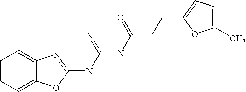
C1=CC=C2C(=C1)OC(NC(NC(=O)CCC1=CC=C(C)O1)=N)=N2
